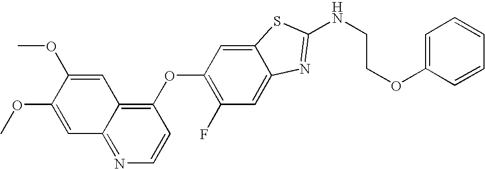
C1(OC2=C(F)C=C3C(=C2)SC(NCCOC2=CC=CC=C2)=N3)=C2C(=NC=C1)C=C(OC)C(OC)=C2
